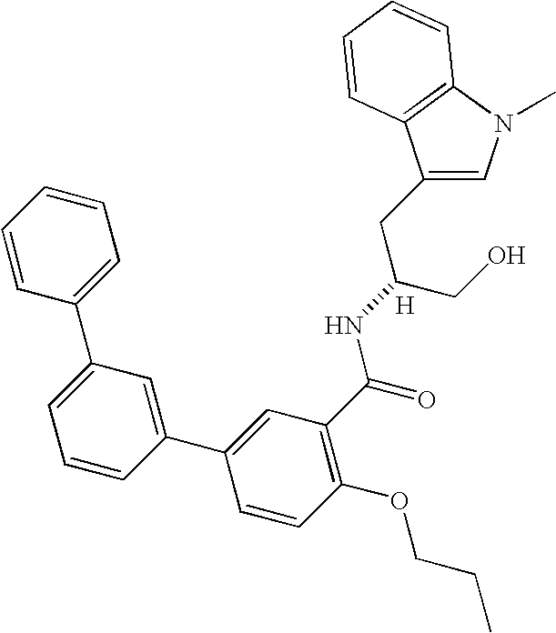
C1=C(CC(CO)NC(C2=C(OCCC)C=CC(C3=CC(C4=CC=CC=C4)=CC=C3)=C2)=O)C2=C(N1C)C=CC=C2.[H]
